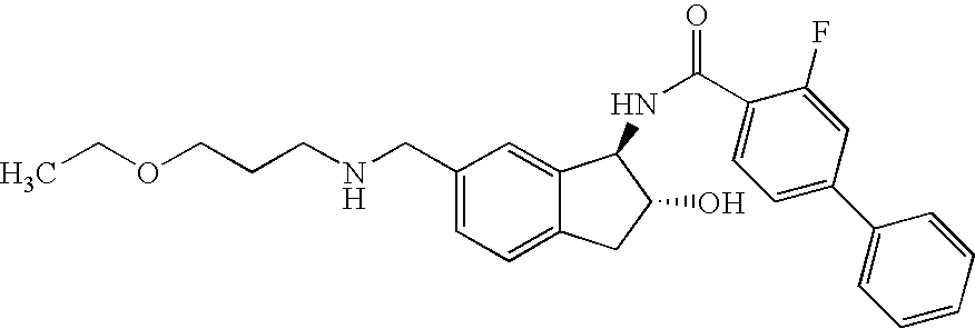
C1(CNCCCOCC)=CC=C2C(=C1)C(NC(=O)C1=CC=C(C3=CC=CC=C3)C=C1F)C(O)C2
